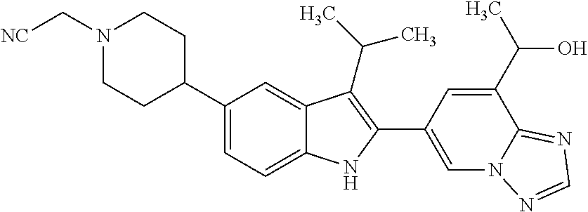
C1(C2CCN(C[NC])CC2)=CC=C2C(=C1)C(C(C)C)=C(C1=CN3C(=NC=N3)C(C(C)O)=C1)N2
